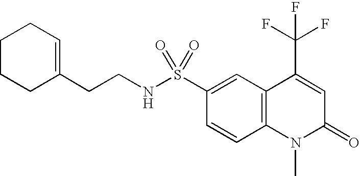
C12=C(C=CC(S(NCCC3=CCCCC3)(=O)=O)=C1)N(C)C(=O)C=C2C(F)(F)F
